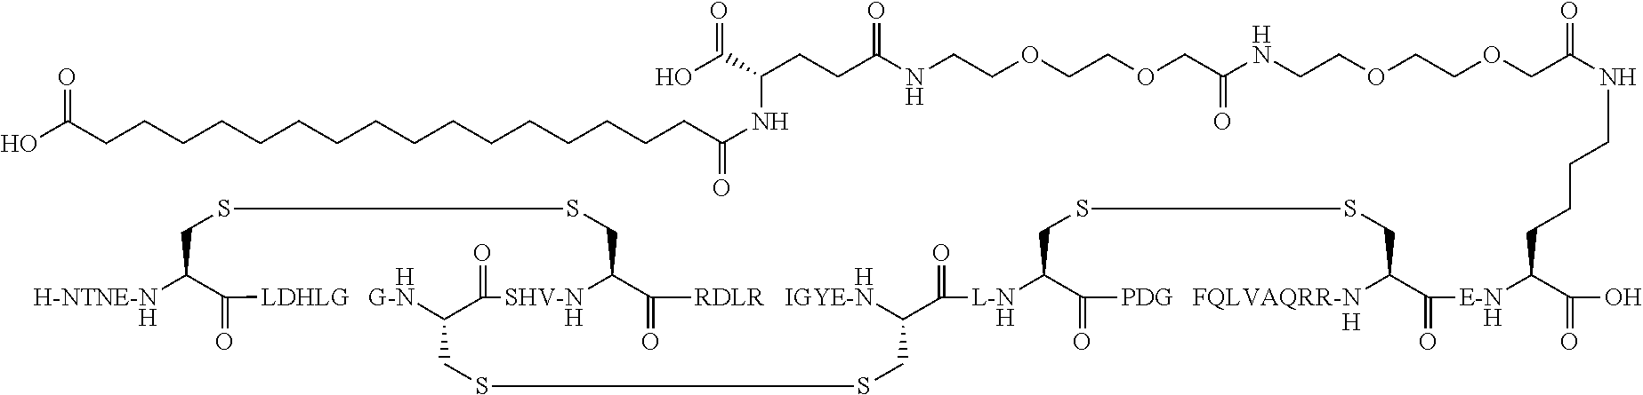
[H-NTNE-NH]C1C(=O)[HLDHLG   G-N]C2C(=O)[SHV-NH]C(CSSC1)C(=O)[HRDLR   IGYE-N]C(C(=O)[L-NH]C1C(=O)[PDG   FQLVAQRR-NH]C(C(=O)[E-NH]C(C(=O)O)CCCCNC(COCCOCCNC(COCCOCCNC(CCC(C(O)=O)NC(CCCCCCCCCCCCCCCCC(O)=O)=O)=O)=O)=O)CSSC1)CSSC2
